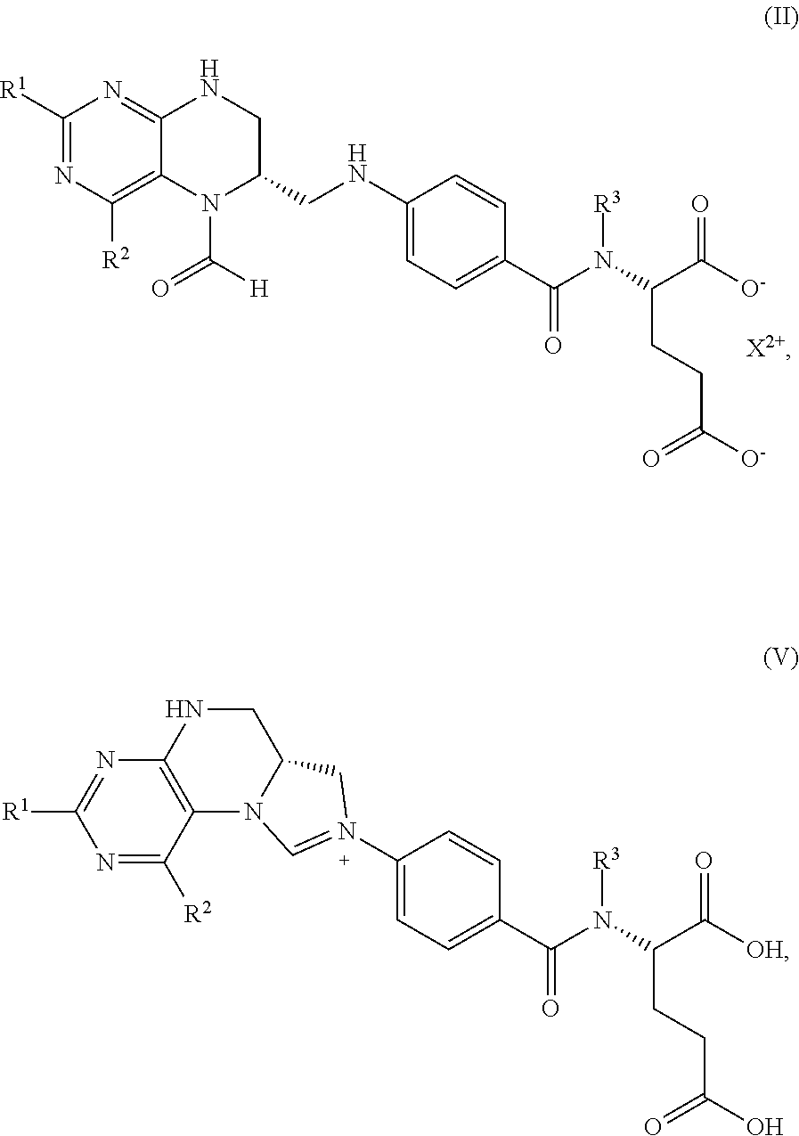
N(C1=CC=C(C(N(C(C([O-])=O)CCC(=O)[O-])[R3])=O)C=C1)CC1CNC2=NC([R1])=NC([R2])=C2N1C(=O)[H].[X2+].C1(N2=CN3C4=C(N=C([R1])N=C4[R2])NCC3C2)=CC=C(C(N(C(C([OH])=O)CCC(=O)O)[R3])=O)C=C1
